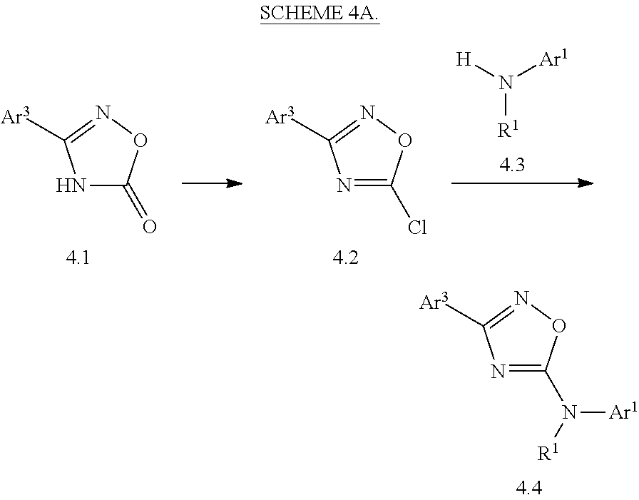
N1=C(N([R1])[Ar1])ON=C1[Ar3].N1C(=O)ON=C1[Ar3].N1=C(Cl)ON=C1[Ar3].[H]N([Ar1])[R1]
